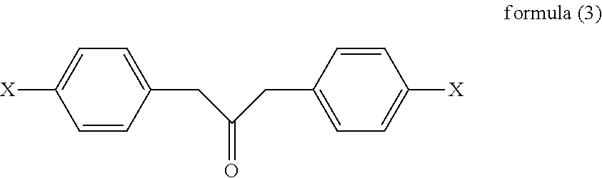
C1=C([X])C=CC(CC(CC2=CC=C([X])C=C2)=O)=C1
